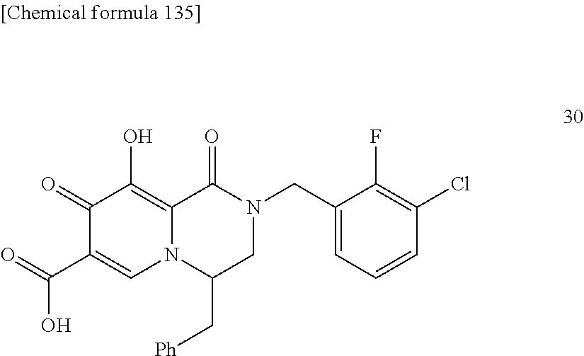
C1(=O)C(C(=O)O)=CN2C(=C1O)C(=O)N(CC1=CC=CC(Cl)=C1F)CC2C[Ph]
